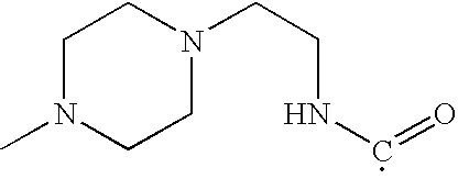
C1N(C)CCN(CCNC=O)C1
